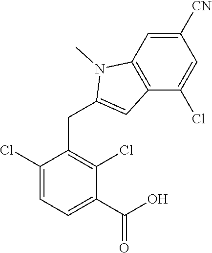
C1(Cl)=CC=C(C(=O)O)C(Cl)=C1CC1=CC2=C(N1C)C=C([CN])C=C2Cl
